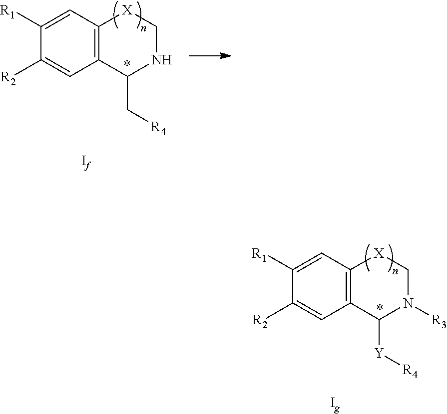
C1([R1])=CC2=C(C=C1[R2])C(C[R4])NC[X]2.C1([R1])=CC2=C(C=C1[R2])C([Y][R4])N([R3])C[X]2
